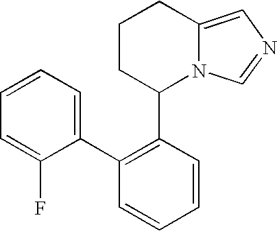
C1CC(C2=C(C3=CC=CC=C3F)C=CC=C2)N2C(=CN=C2)C1
